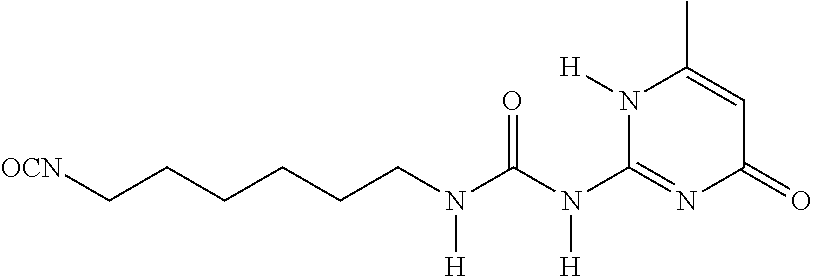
N(C(N(C1=NC(=O)C=C(C)N1[H])[H])=O)([H])CCCCCC[OCN]
